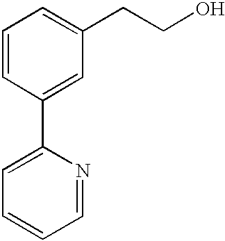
C1=CC(C2=CC=CC=N2)=CC(CCO)=C1
